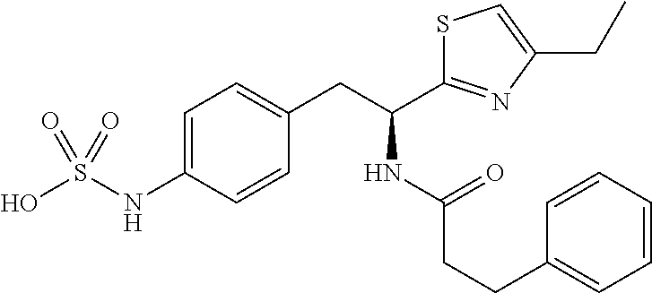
C1=C(NS(O)(=O)=O)C=CC(CC(NC(=O)CCC2=CC=CC=C2)C2=NC(CC)=CS2)=C1
